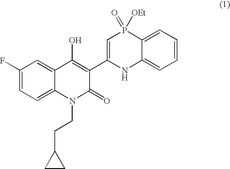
C1=C(F)C=C2C(=C1)N(CCC1CC1)C(=O)C(C1=CP(=O)([OEt])C3=CC=CC=C3N1)=C2O
